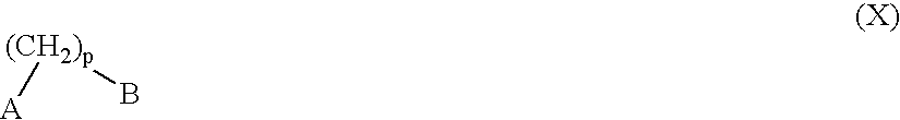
[(CH2)p]([A])B
